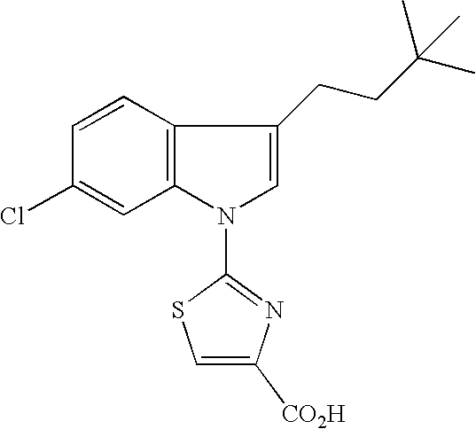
C12=C(C=CC(Cl)=C1)C(CCC(C)(C)C)=CN2C1=NC([CO2H])=CS1
